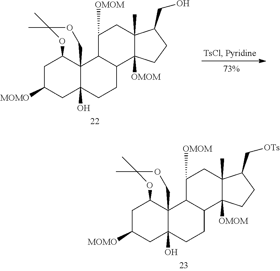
C1C([MOMO])CC2(O)C3(C1OC(C)(C)OC3)C1C(CC2)C2([OMOM])C(C)(CC1[OMOM])C(CO)CC2.C1C([MOMO])CC2(O)C3(C1OC(C)(C)OC3)C1C(CC2)C2([OMOM])C(C)(CC1[OMOM])C(C[OTs])CC2
